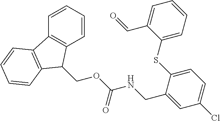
C1=CC=CC2=C1C(COC(NCC1=CC(Cl)=CC=C1SC1=CC=CC=C1C=O)=O)C1=C2C=CC=C1
